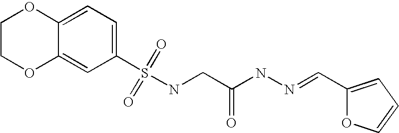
C1COC2=CC(S(NCC(NN=CC3=CC=CO3)=O)(=O)=O)=CC=C2O1
